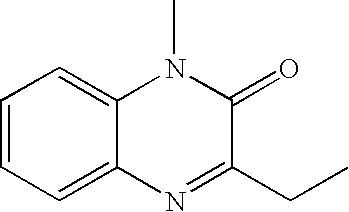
C1=CC=C2C(=C1)N(C)C(=O)C(CC)=N2
